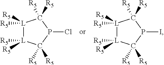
[L]1([R5])([R5])[L]([R5])([R5])C([R5])([R5])P(Cl)C1([R5])[R5].[L]1([R5])([R5])[L]([R5])([R5])C([R5])([R5])P(I)C1([R5])[R5]
